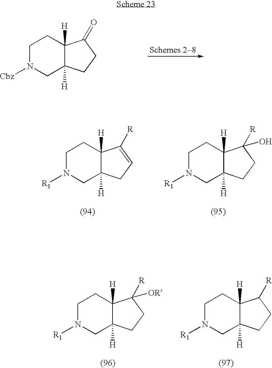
C1N([Cbz])CC2([H])C([H])(C1)C(=O)CC2.C1N([R1])CC2([H])C([H])(C1)C([R])=CC2.C1N([R1])CC2([H])C([H])(C1)C([R])(O)CC2.C1N([R1])CC2([H])C([H])(C1)C([R])CC2.C1N([R1])CC2([H])C([H])(C1)C([R])([OR])CC2
